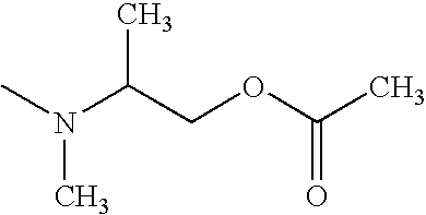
CN(C(COC(C)=O)C)C
